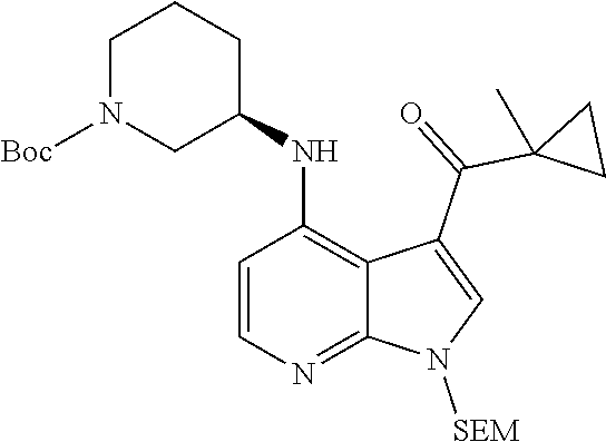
C1=CN=C2C(=C1NC1CCCN([Boc])C1)C(C(=O)C1(C)CC1)=CN2[SEM]
